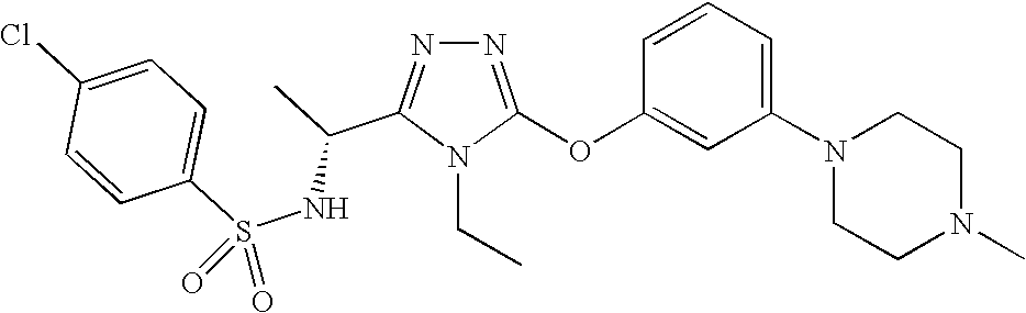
N1=C(OC2=CC(N3CCN(C)CC3)=CC=C2)N(CC)C(C(C)NS(C2=CC=C(Cl)C=C2)(=O)=O)=N1
